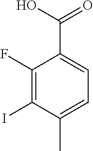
C1(F)=C(I)C(C)=CC=C1C(O)=O
